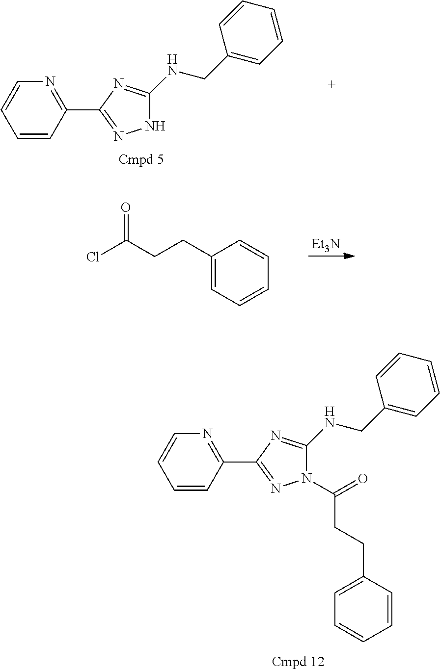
C1=CC(C2=NNC(NCC3=CC=CC=C3)=N2)=NC=C1.[Et3N].O=C(CCC1=CC=CC=C1)Cl.C1=CC(C2=NN(C(=O)CCC3=CC=CC=C3)C(NCC3=CC=CC=C3)=N2)=NC=C1
